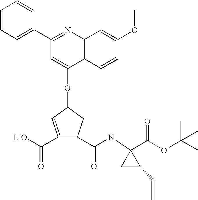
C1(C(NC2(C(OC(C)(C)C)=O)CC2C=C)=O)CC(OC2=CC(C3=CC=CC=C3)=NC3=C2C=CC(OC)=C3)C=C1C([LiO])=O
